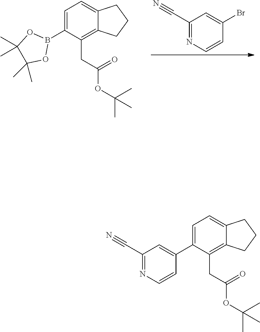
C1=C(B2OC(C)(C)C(C)(C)O2)C(CC(OC(C)(C)C)=O)=C2C(=C1)CCC2.C1(C#N)=NC=CC(Br)=C1.C1=C(C2=CC(C#N)=NC=C2)C(CC(OC(C)(C)C)=O)=C2C(=C1)CCC2
